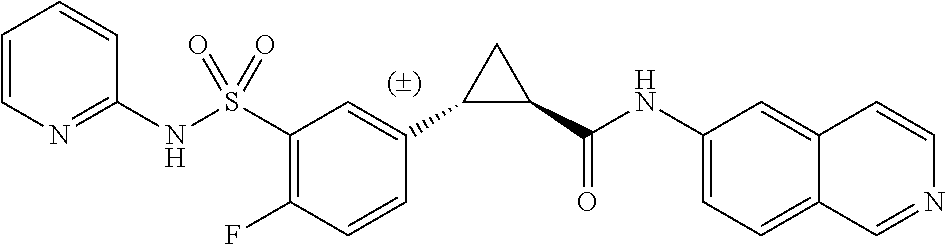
C1(C(NC2=CC=C3C=NC=CC3=C2)=O)CC1C1=CC(S(NC2=NC=CC=C2)(=O)=O)=C(F)C=C1
